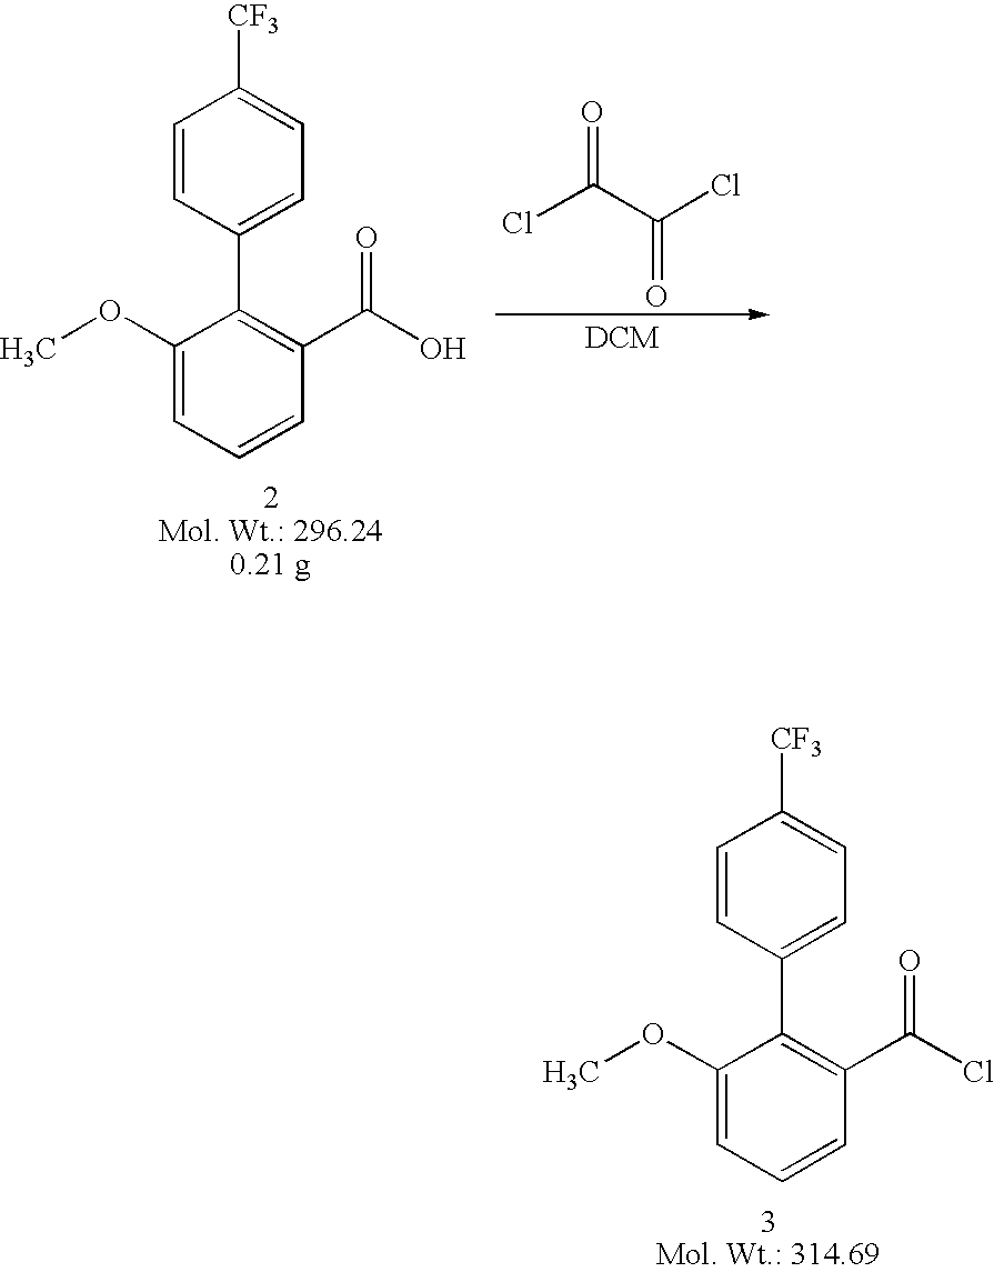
C1(OC)=CC=CC(C(O)=O)=C1C1=CC=C([CF3])C=C1.ClC(C(Cl)=O)=O.C1=CC(C2=C(C(Cl)=O)C=CC=C2OC)=CC=C1[CF3]
